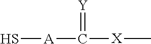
S[A]C(=[Y])[X]C
